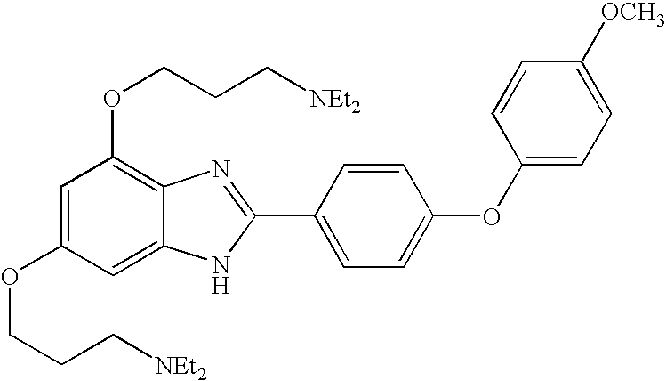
C1=C(OCCC[NEt2])C=C2C(=C1OCCC[NEt2])N=C(C1=CC=C(OC3=CC=C([OCH3])C=C3)C=C1)N2
